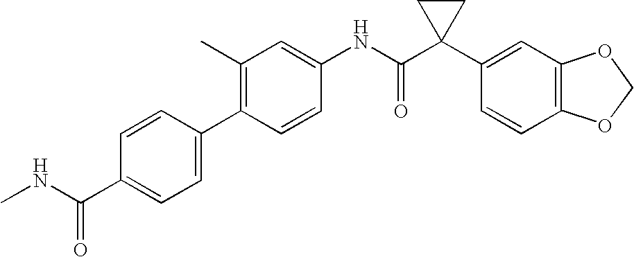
C1(NC(C2(C3=CC4=C(C=C3)OCO4)CC2)=O)=CC(C)=C(C2=CC=C(C(NC)=O)C=C2)C=C1
